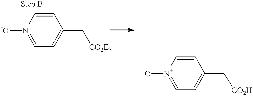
C1=C[N+]([-O])=CC=C1C[CO2H].C1=C[N+]([-O])=CC=C1C[CO2Et]
